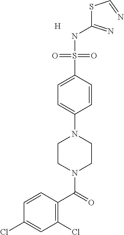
C1(Cl)=C(C(N2CCN(C3=CC=C(S(NC(SC=N)=N)(=O)=O)C=C3)CC2)=O)C=CC(Cl)=C1.[H]
